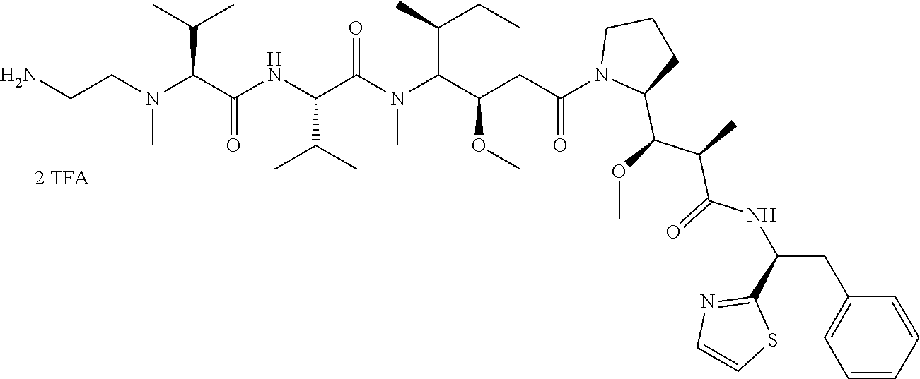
NCCN(C)C(C(=O)NC(C(C)C)C(N(C)C(C(OC)CC(=O)N1C(C(OC)C(C)C(=O)NC(C2=NC=CS2)CC2=CC=CC=C2)CCC1)C(C)CC)=O)C(C)C
